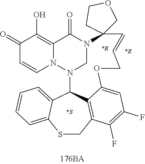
C1(=O)C=CN2C(=C1O)C(=O)N1CN2C2C3=CC=CC=C3SCC3=C2C(=CC(F)=C3F)OCC=CC12COCC2.[*S].[*E].[*R]
